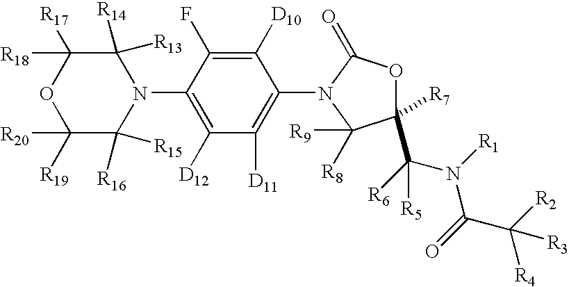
C1([R20])([R19])C([R16])([R15])N(C2=C([D12])C([D11])=C(N3C(=O)OC([R7])(C([R6])(N([R1])C(=O)C([R2])([R4])[R3])[R5])C3([R8])[R9])C([D10])=C2F)C([R13])([R14])C([R18])([R17])O1
